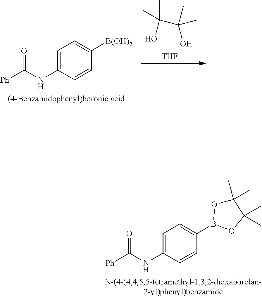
OC(C)(C)C(C)(O)C.[THF].C1=C(NC([Ph])=O)C=CC([B(OH)2])=C1.C1=C(NC([Ph])=O)C=CC(B2OC(C)(C)C(C)(C)O2)=C1
